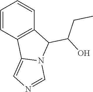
C1=CC2=C(C=C1)C(C(O)CC)N1C2=CN=C1
